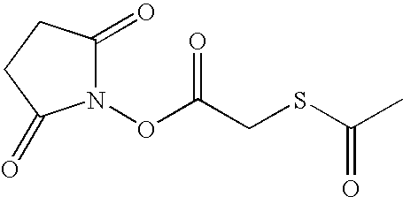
N1(OC(CSC(=O)C)=O)C(=O)CCC1=O
